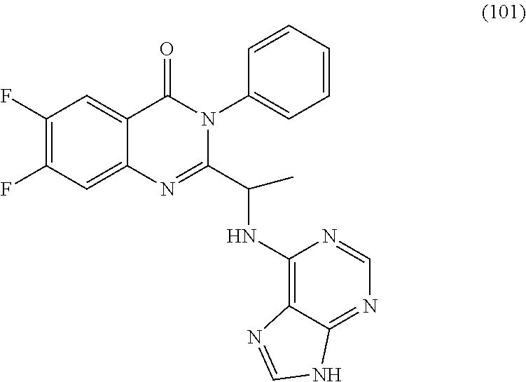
C1(F)=C(F)C=C2C(=C1)C(=O)N(C1=CC=CC=C1)C(C(NC1=C3C(=NC=N1)NC=N3)C)=N2
